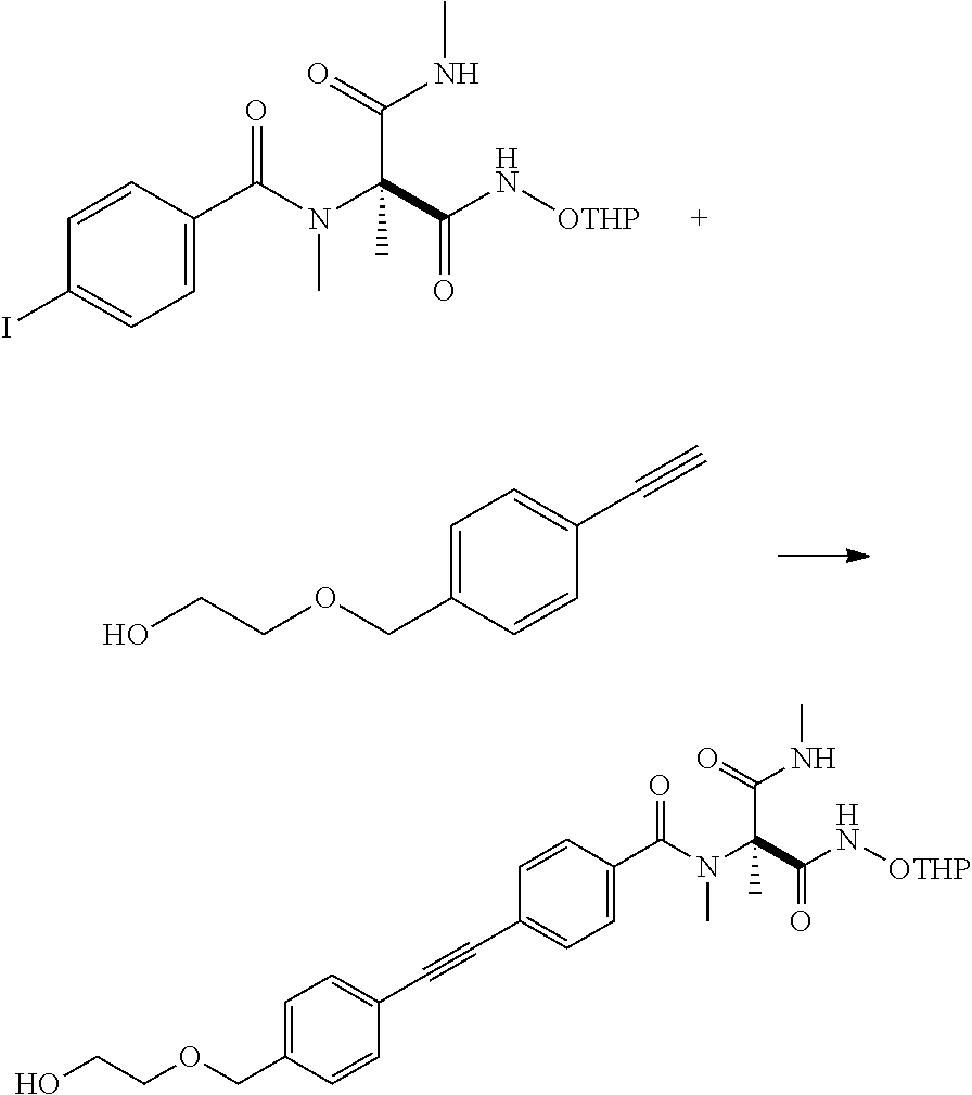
IC1=CC=C(C(N(C(C(N[OTHP])=O)(C(NC)=O)C)C)=O)C=C1.C1=C(COCCO)C=CC(C#C)=C1.C1=C(COCCO)C=CC(C#CC2=CC=C(C(N(C(C(N[OTHP])=O)(C(NC)=O)C)C)=O)C=C2)=C1
